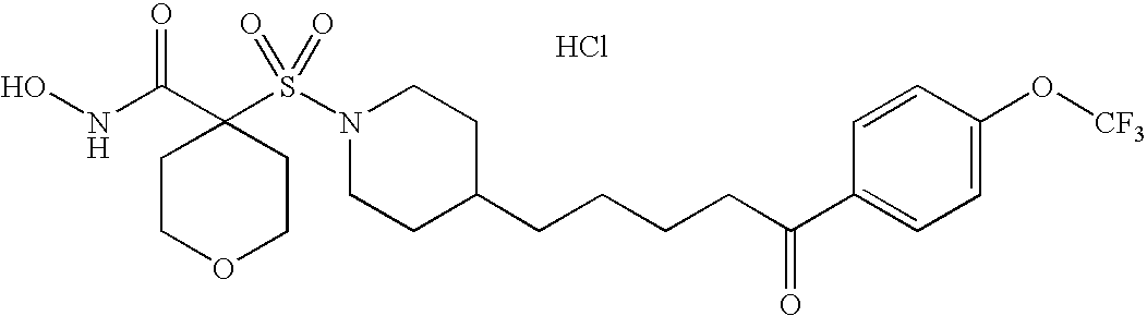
ONC(C1(S(N2CCC(CCCCC(C3=CC=C(O[CF3])C=C3)=O)CC2)(=O)=O)CCOCC1)=O.Cl
